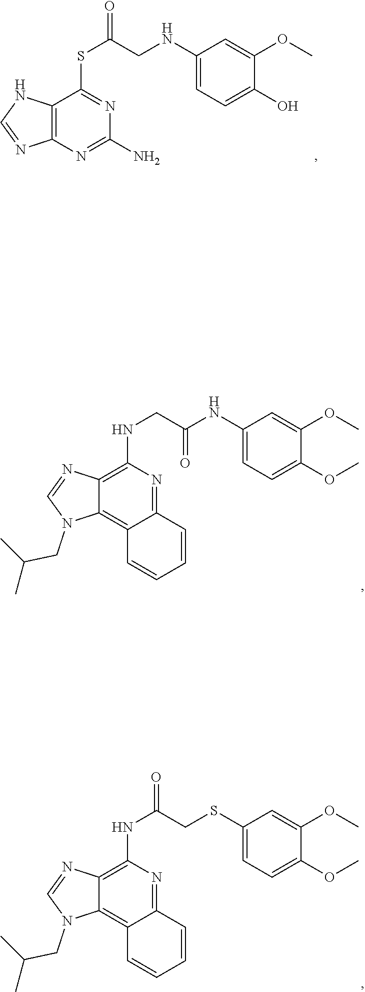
C1(N)=NC2=C(NC=N2)C(SC(=O)CNC2=CC=C(O)C(OC)=C2)=N1.C1=NC2=C(NCC(NC3=CC=C(OC)C(OC)=C3)=O)N=C3C(=C2N1CC(C)C)C=CC=C3.C1=NC2=C(NC(=O)CSC3=CC=C(OC)C(OC)=C3)N=C3C(=C2N1CC(C)C)C=CC=C3
